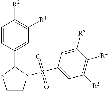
C1CN(S(C2=CC([R5])=C([R4])C([R3])=C2)(=O)=O)C(C2=CC([R1])=C([R2])C=C2)S1
